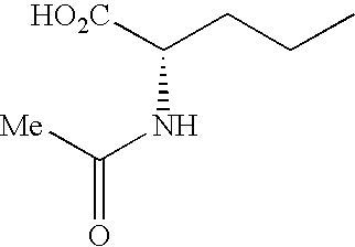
[HO2C]C(CCC)NC([Me])=O
